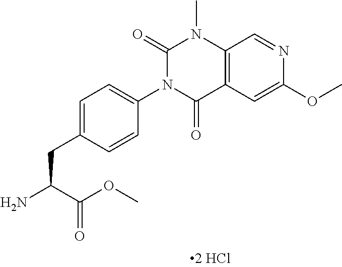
C12=C(C=C(OC)N=C1)C(=O)N(C1=CC=C(CC(C(=O)OC)N)C=C1)C(=O)N2C
